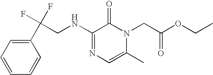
C1(C(F)(F)CNC2=NC=C(C)N(CC(OCC)=O)C2=O)=CC=CC=C1
